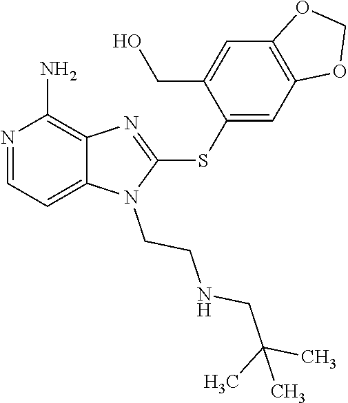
C12=CC=NC(N)=C1N=C(SC1=CC3=C(C=C1CO)OCO3)N2CCNCC(C)(C)C
